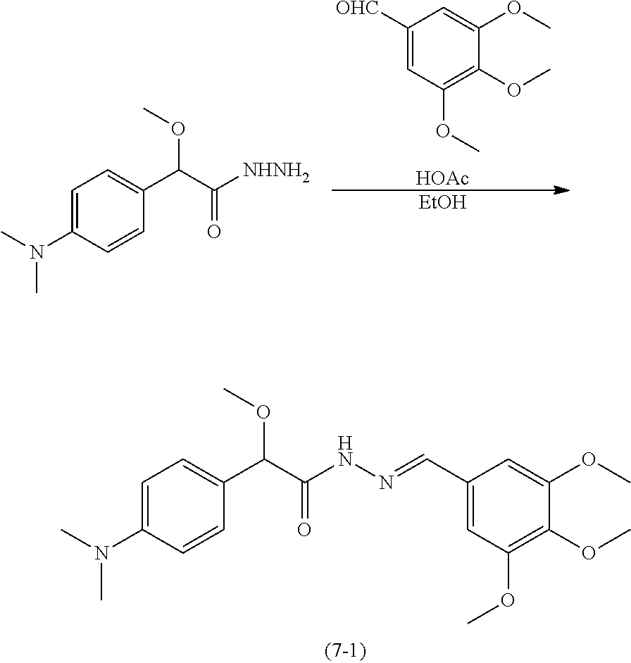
C1=C(N(C)C)C=CC(C(C(NN=CC2=CC(OC)=C(OC)C(OC)=C2)=O)OC)=C1.C1([OHC])=CC(OC)=C(OC)C(OC)=C1.[HOAc].[EtOH].C1=C(N(C)C)C=CC(C(C([NHNH2])=O)OC)=C1
